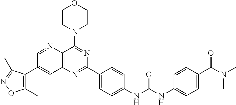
C1=NC2=C(C=C1C1=C(C)ON=C1C)N=C(C1=CC=C(NC(NC3=CC=C(C(N(C)C)=O)C=C3)=O)C=C1)N=C2N1CCOCC1
